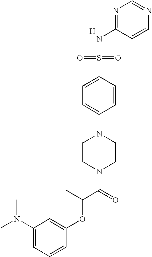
[H].C1=CN=CN=C1NS(=O)(=O)C1=CC=C(N2CCN(C(C(OC3=CC(N(C)C)=CC=C3)C)=O)CC2)C=C1
